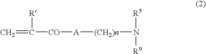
C=C([CO][A][(CH2)n]N([R5])[R9])[R]
